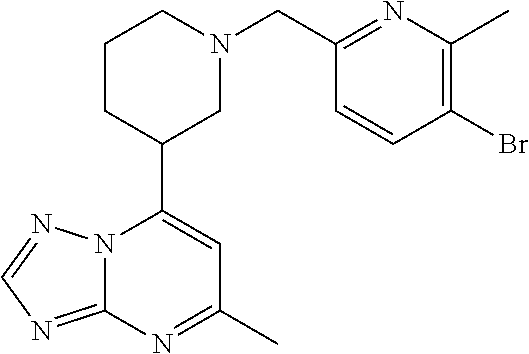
N12C(=NC=N1)N=C(C)C=C2C1CN(CC2=NC(C)=C(Br)C=C2)CCC1
